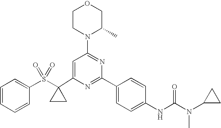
C1(C2(S(=O)(=O)C3=CC=CC=C3)CC2)=CC(N2C(C)COCC2)=NC(C2=CC=C(NC(=O)N(C3CC3)C)C=C2)=N1
